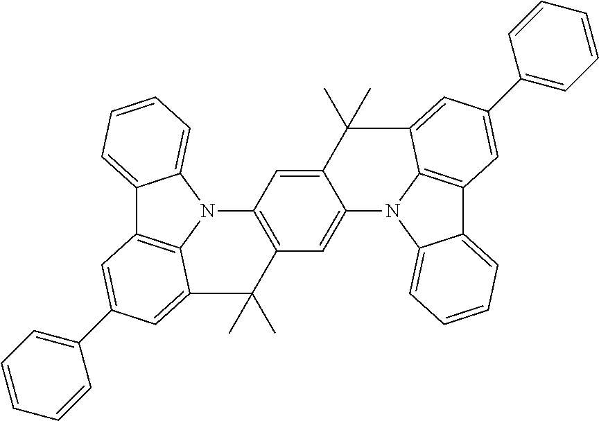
C12=CC=CC=C1N1C3=C2C=C(C2=CC=CC=C2)C=C3C(C)(C)C2=C1C=C1C(=C2)N2C3=CC=CC=C3C3=C2C(=CC(C2=CC=CC=C2)=C3)C1(C)C
